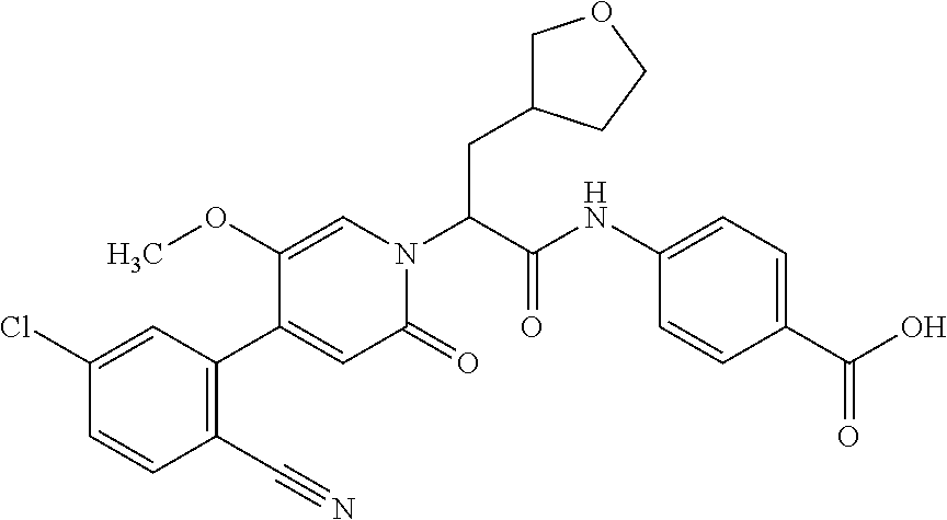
ClC1=CC(C2=CC(=O)N(C(C(NC3=CC=C(C(=O)O)C=C3)=O)CC3COCC3)C=C2OC)=C(C#N)C=C1
